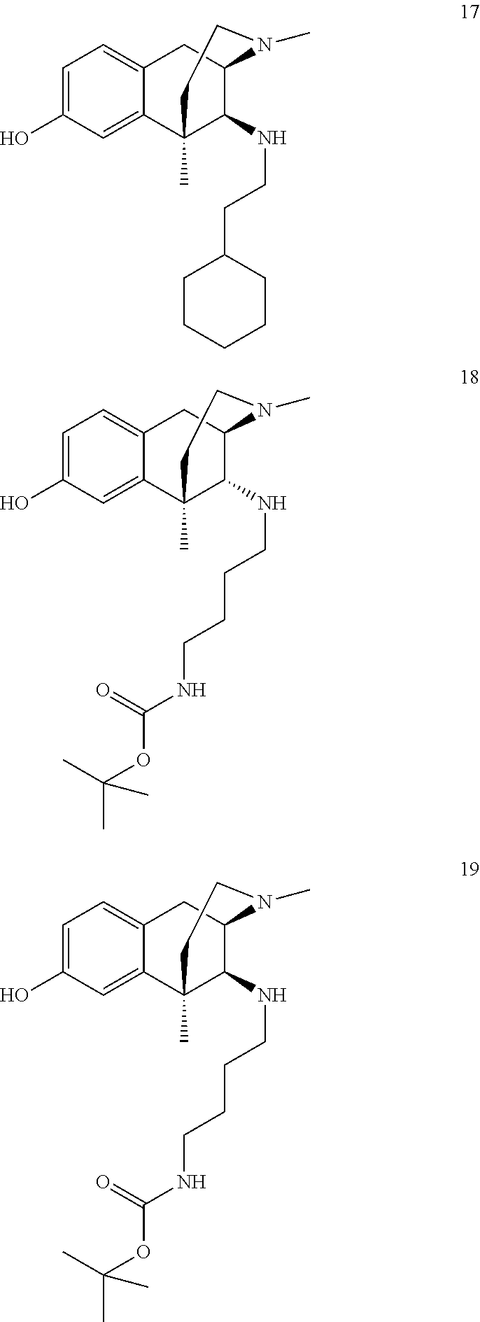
C1=C(O)C=C2C(=C1)CC1C(NCCC3CCCCC3)C2(C)CCN1C.C1=C(O)C=C2C(=C1)CC1C(NCCCCNC(OC(C)(C)C)=O)C2(C)CCN1C.C1=C(O)C=C2C(=C1)CC1C(NCCCCNC(OC(C)(C)C)=O)C2(C)CCN1C
